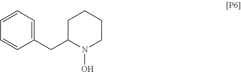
C(C1N(O)CCCC1)C1=CC=CC=C1
